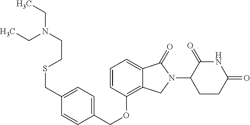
C1=CC=C2C(=C1OCC1=CC=C(CSCCN(CC)CC)C=C1)CN(C1CCC(=O)NC1=O)C2=O
